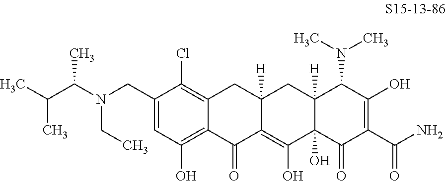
C1(CN(C(C(C)C)C)CC)=CC(O)=C2C(=C1Cl)CC1([H])C(=C(O)C3(O)C([H])(C1)C(N(C)C)C(O)=C(C(N)=O)C3=O)C2=O
